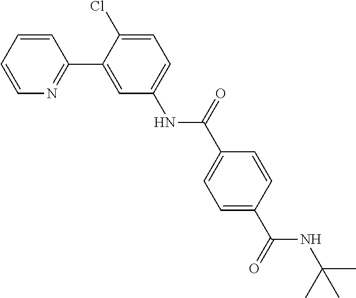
C1=CC=CN=C1C1=CC(NC(C2=CC=C(C(=O)NC(C)(C)C)C=C2)=O)=CC=C1Cl
